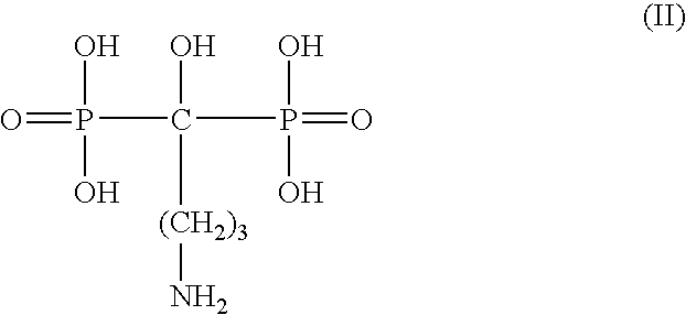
O=P(C(P(=O)(O)O)(O)[(CH2)3]N)(O)O
